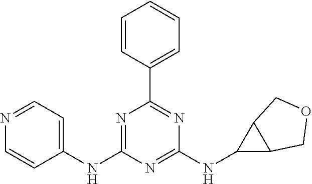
C1=CC(C2=NC(NC3C4C3COC4)=NC(NC3=CC=NC=C3)=N2)=CC=C1
